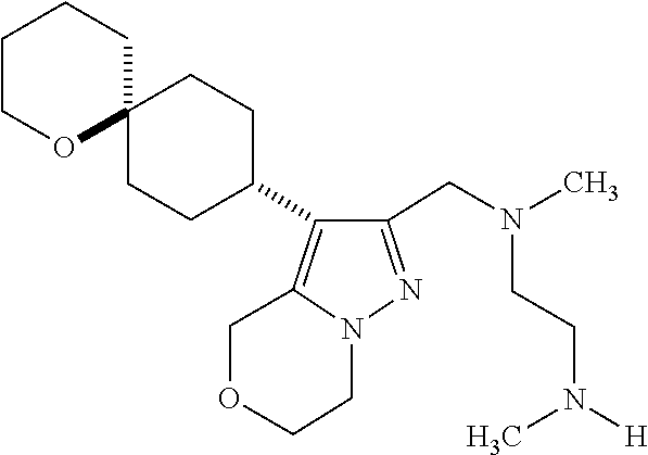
N(CCN(C)[H])(CC1=NN2CCOCC2=C1C1CCC2(CC1)CCCCO2)C
